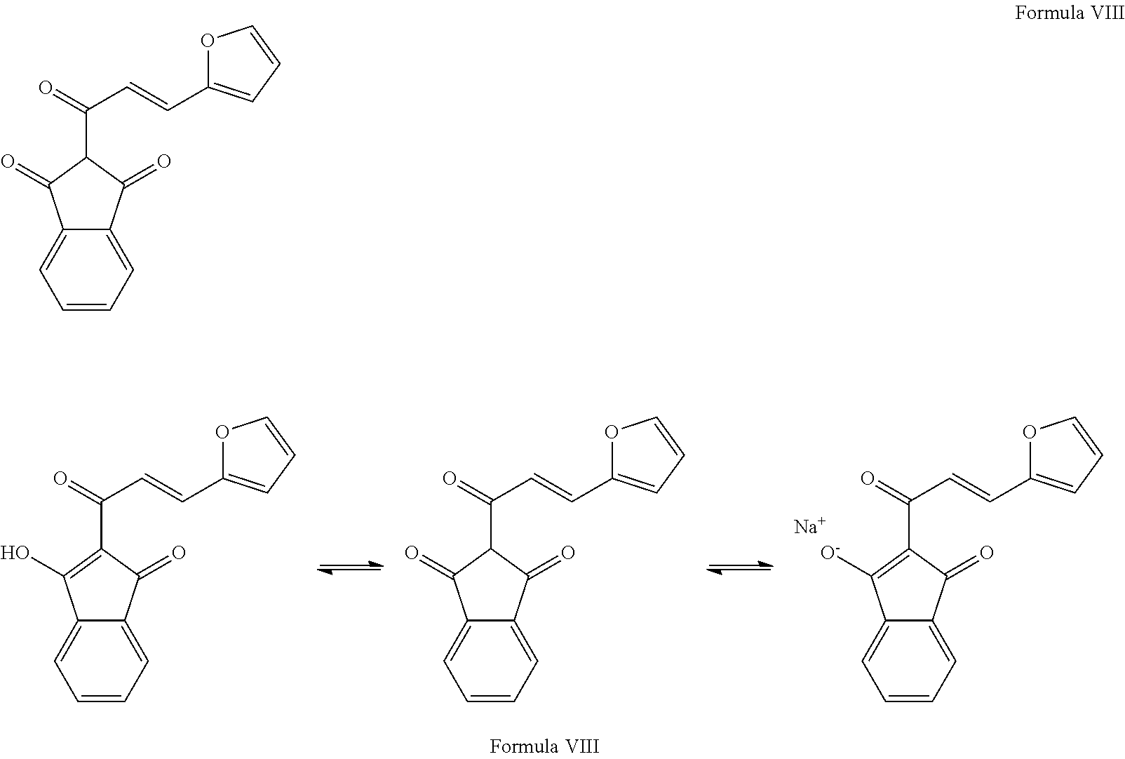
C1=CC=C2C(=C1)C(=O)C(C(=O)C=CC1=CC=CO1)C2=O.C1=CC=C2C(=C1)C([O-])=C(C(=O)C=CC1=CC=CO1)C2=O.[Na].C1=CC=C2C(=C1)C(O)=C(C(=O)C=CC1=CC=CO1)C2=O.C1=CC=C2C(=C1)C(=O)C(C(=O)C=CC1=CC=CO1)C2=O
